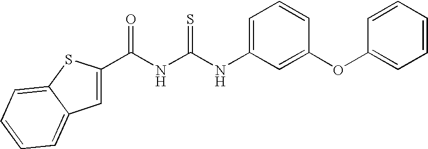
C(NC(NC1=CC=CC(OC2=CC=CC=C2)=C1)=S)(=O)C1=CC2=CC=CC=C2S1
